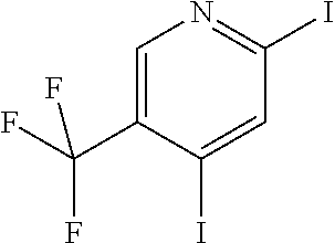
C1=C(C(F)(F)F)C(I)=CC(I)=N1
